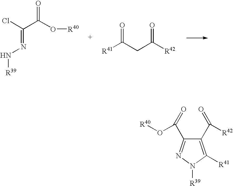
ClC(C(O[R40])=O)=NN[R39].[R41]C(CC([R42])=O)=O.C1(C([R42])=O)=C([R41])N([R39])N=C1C(O[R40])=O
